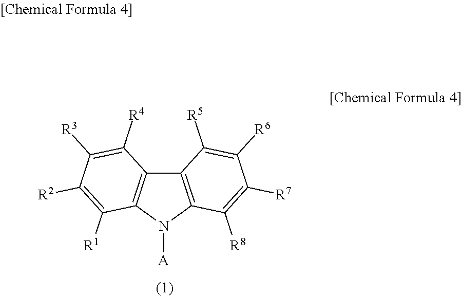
C12=C(N([A])C3=C1C([R4])=C([R3])C([R2])=C3[R1])C([R8])=C([R7])C([R6])=C2[R5]
